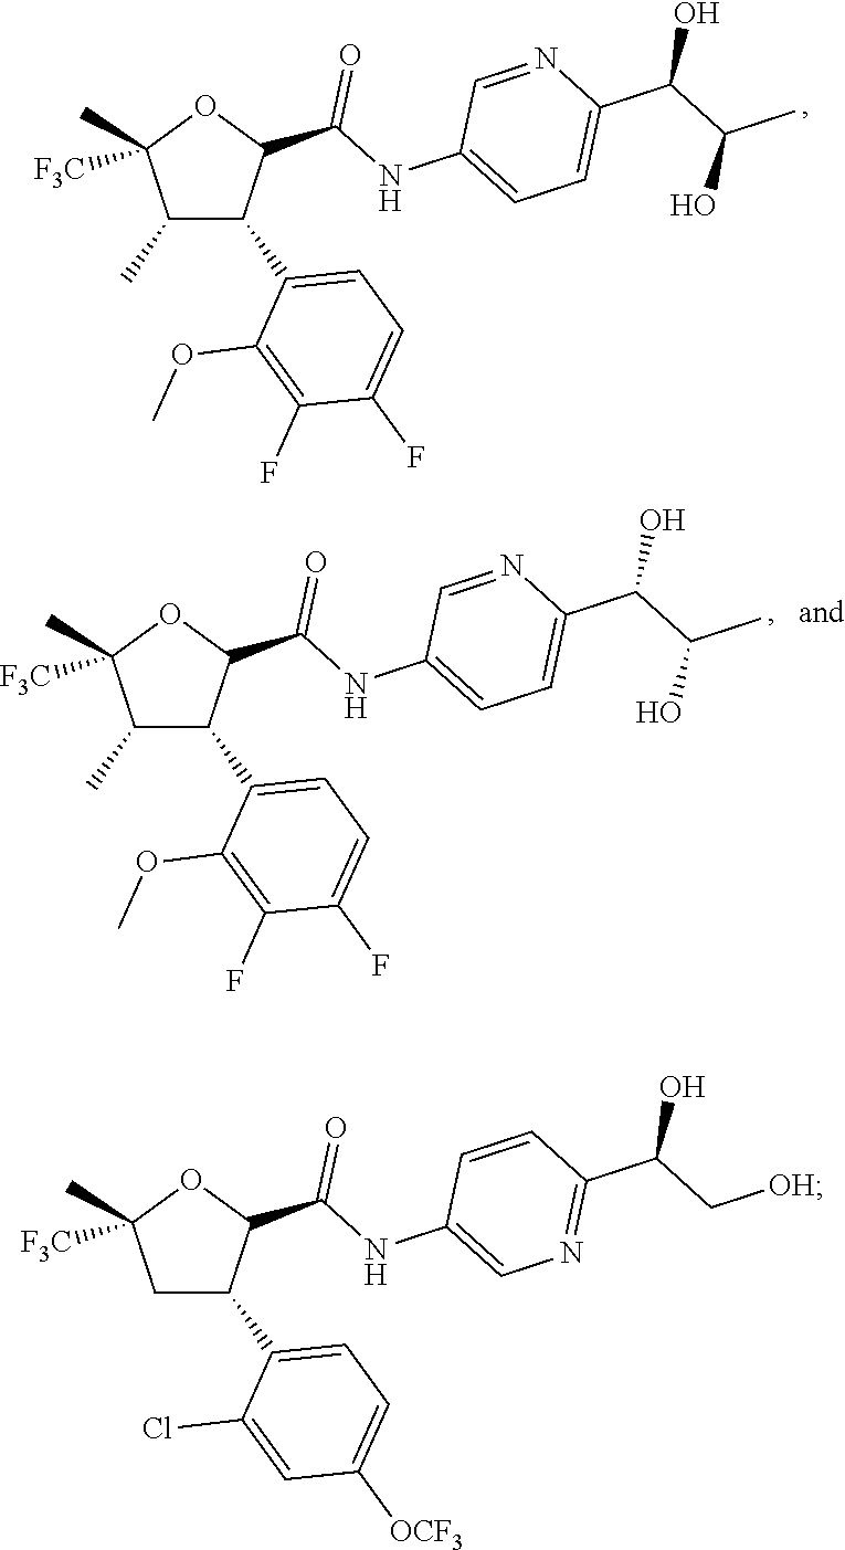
C1(C)C(C2=CC=C(F)C(F)=C2OC)C(C(=O)NC2=CC=C(C(C(C)O)O)N=C2)OC1(C)[F3C].C1(C)C(C2=CC=C(F)C(F)=C2OC)C(C(=O)NC2=CC=C(C(C(C)O)O)N=C2)OC1(C)[F3C].C1C(C2=CC=C([OCF3])C=C2Cl)C(C(=O)NC2=CN=C(C(C[OH])O)C=C2)OC1(C)[F3C]
